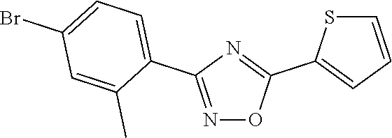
N1=C(C2=CC=C(Br)C=C2C)N=C(C2=CC=CS2)O1
